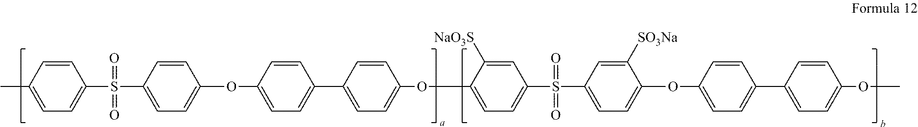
C1=CC(C)=CC=C1S(C1=CC=C(OC2=CC=C(C3=CC=C(OC4=CC=C(S(C5=CC=C(OC6=CC=C(C7=CC=C(OC)C=C7)C=C6)C([SO3Na])=C5)(=O)=O)C=C4[NaO3S])C=C3)C=C2)C=C1)(=O)=O
